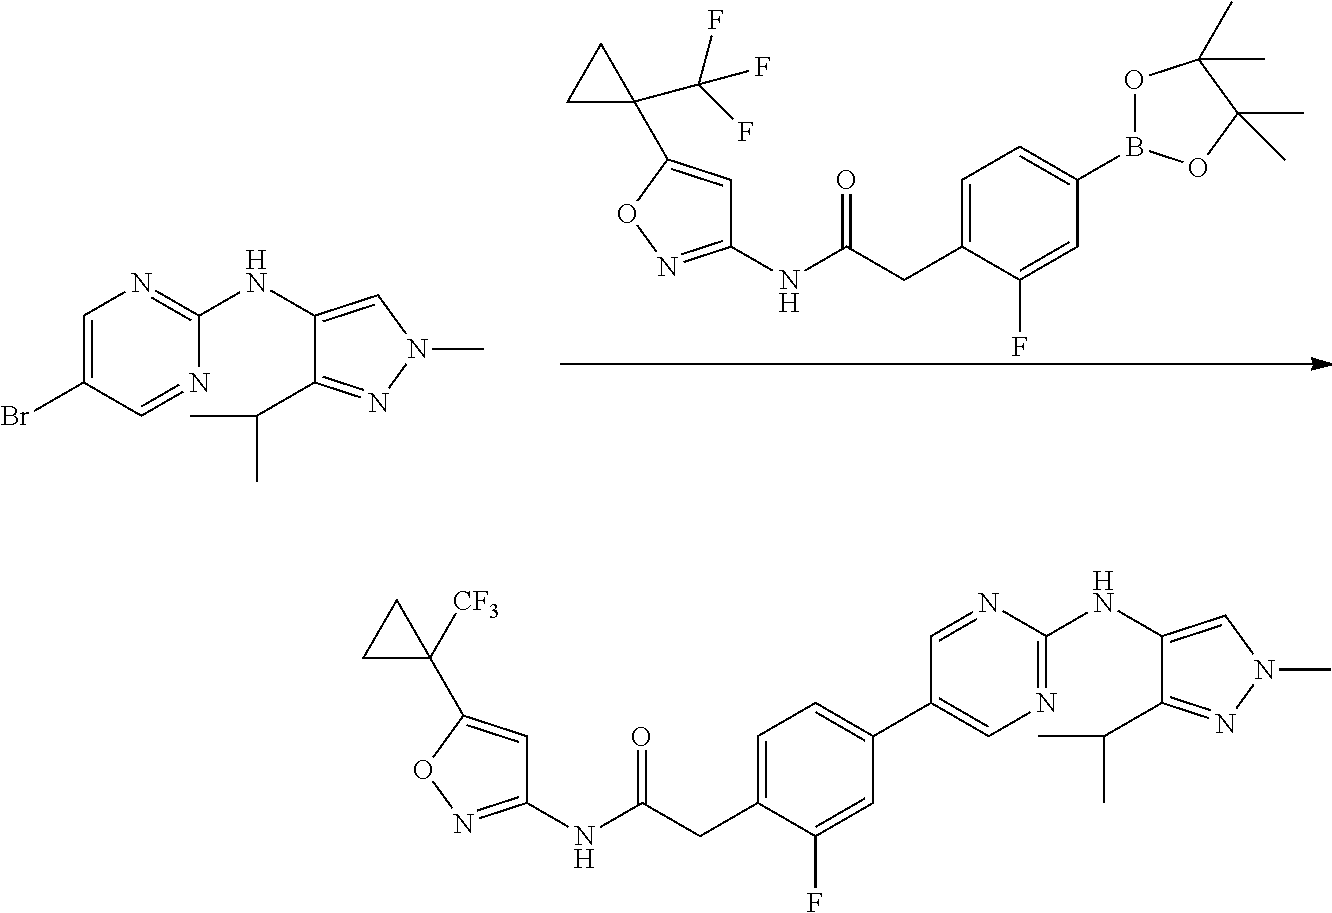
C1=C(CC(NC2=NOC(C3(C(F)(F)F)CC3)=C2)=O)C(F)=CC(B2OC(C)(C)C(C)(C)O2)=C1.C1=C(Br)C=NC(NC2=CN(C)N=C2C(C)C)=N1.C1=C(CC(NC2=NOC(C3([CF3])CC3)=C2)=O)C(F)=CC(C2=CN=C(NC3=CN(C)N=C3C(C)C)N=C2)=C1
